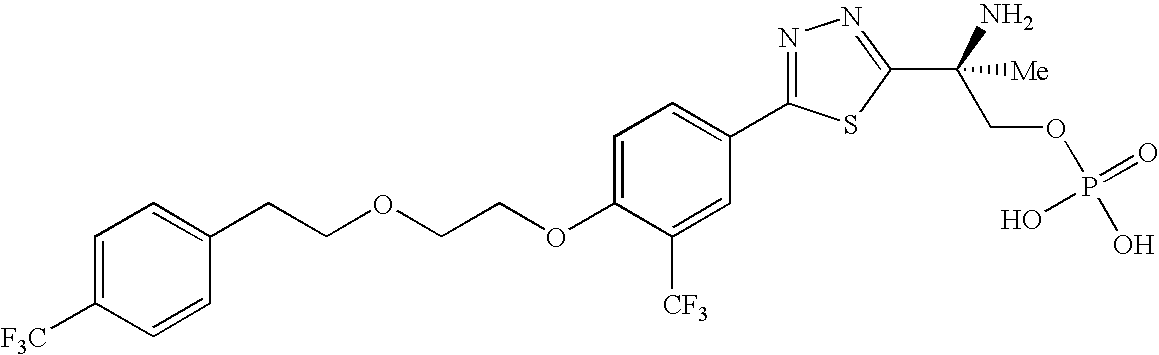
C(OC1=CC=C(C2=NN=C(C(COP(O)(=O)O)(N)[Me])S2)C=C1[CF3])COCCC1=CC=C([F3C])C=C1
